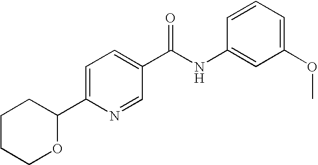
C1CCOC(C2=CC=C(C(NC3=CC(OC)=CC=C3)=O)C=N2)C1
